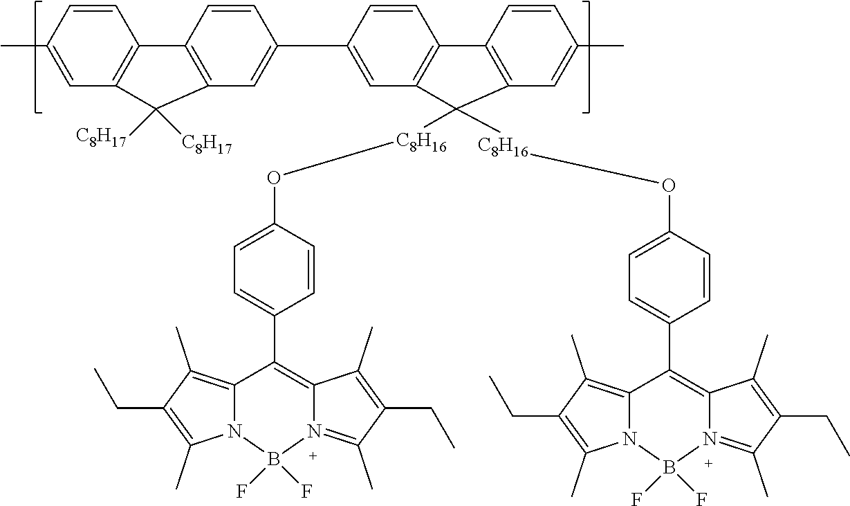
C1(CC)=C(C)N2C(=C1C)C(C1=CC=C(O[C8H16]C3([C8H16]OC4=CC=C(C5=C6N(=C(C)C(CC)=C6C)B(F)(F)N6C(C)=C(CC)C(C)=C65)C=C4)C4=C(C=CC(C5=CC6=C(C7=C(C=C(C)C=C7)C6([C8H17])[C8H17])C=C5)=C4)C4=C3C=C(C)C=C4)C=C1)=C1N(=C(C)C(CC)=C1C)B2(F)F
